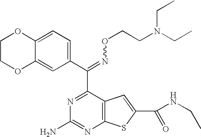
C1COC2=CC(C(C3=NC(N)=NC4=C3C=C(C(NCC)=O)S4)=NOCCN(CC)CC)=CC=C2O1
